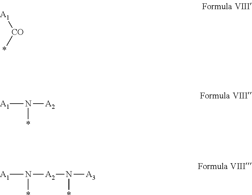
[A1][CO]*.[A1]N(*)[A2].[A1]N(*)[A2]N(*)[A3]
